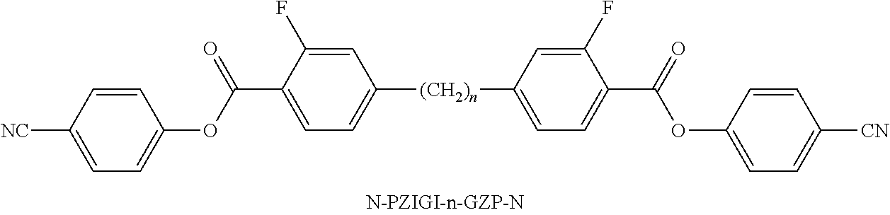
C(C1=CC=C([(CH2)n]C2=CC=C(C(=O)OC3=CC=C([CN])C=C3)C(F)=C2)C=C1F)(OC1=CC=C([NC])C=C1)=O
